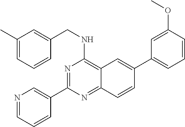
N1=C(C2=CN=CC=C2)N=C2C(=C1NCC1=CC(C)=CC=C1)C=C(C1=CC=CC(OC)=C1)C=C2
